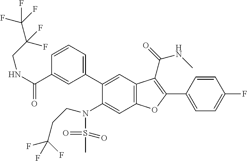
C1=CC(C2=C(C(=O)NC)C3=C(C=C(N(S(=O)(=O)C)CCC(F)(F)F)C(C4=CC=CC(C(NCC(F)(F)C(F)(F)F)=O)=C4)=C3)O2)=CC=C1F
